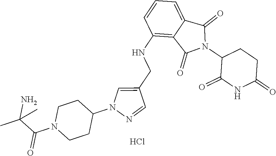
C1(NCC2=CN(C3CCN(C(C(N)(C)C)=O)CC3)N=C2)=C2C(=CC=C1)C(=O)N(C1C(=O)NC(=O)CC1)C2=O.Cl
